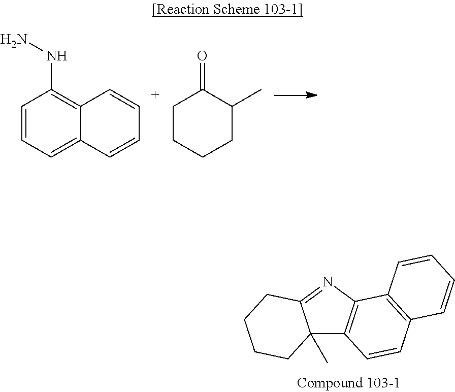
C1=CC=C2C(=C1NN)C=CC=C2.C1CC(=O)C(C)CC1.C12(C)C3=C(N=C1CCCC2)C1=C(C=C3)C=CC=C1
